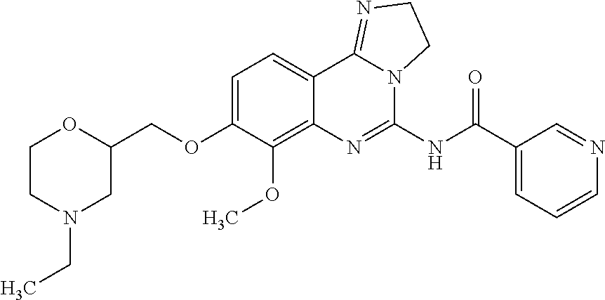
C1CN(CC)CC(COC2=CC=C3C(=C2OC)N=C(NC(C2=CC=CN=C2)=O)N2C3=NCC2)O1
